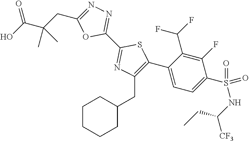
C1(C2=NN=C(CC(C(O)=O)(C)C)O2)=NC(CC2CCCCC2)=C(C2=CC=C(S(NC(CC)[CF3])(=O)=O)C(F)=C2C(F)F)S1
